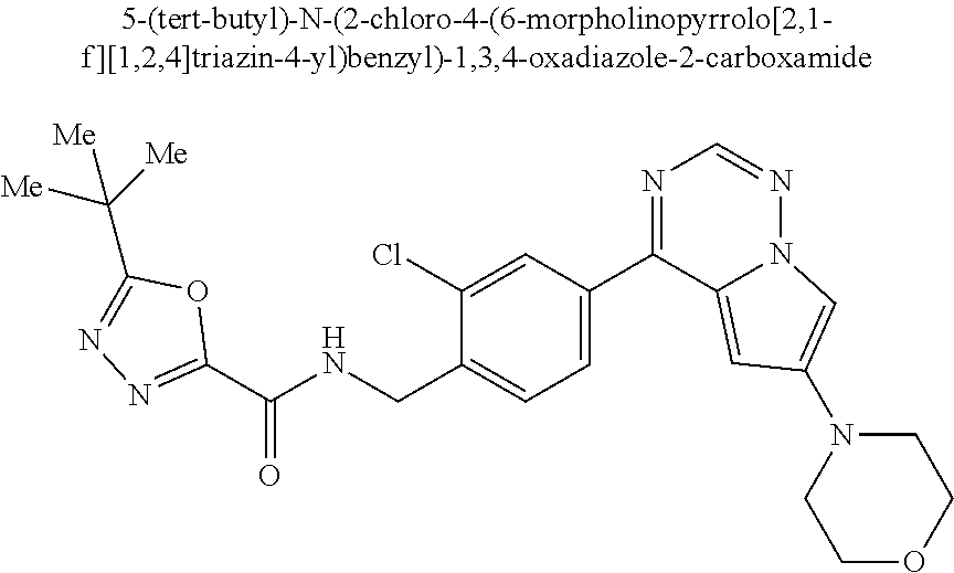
C1(C(NCC2=CC=C(C3=NC=NN4C3=CC(N3CCOCC3)=C4)C=C2Cl)=O)=NN=C(C([Me])([Me])[Me])O1
